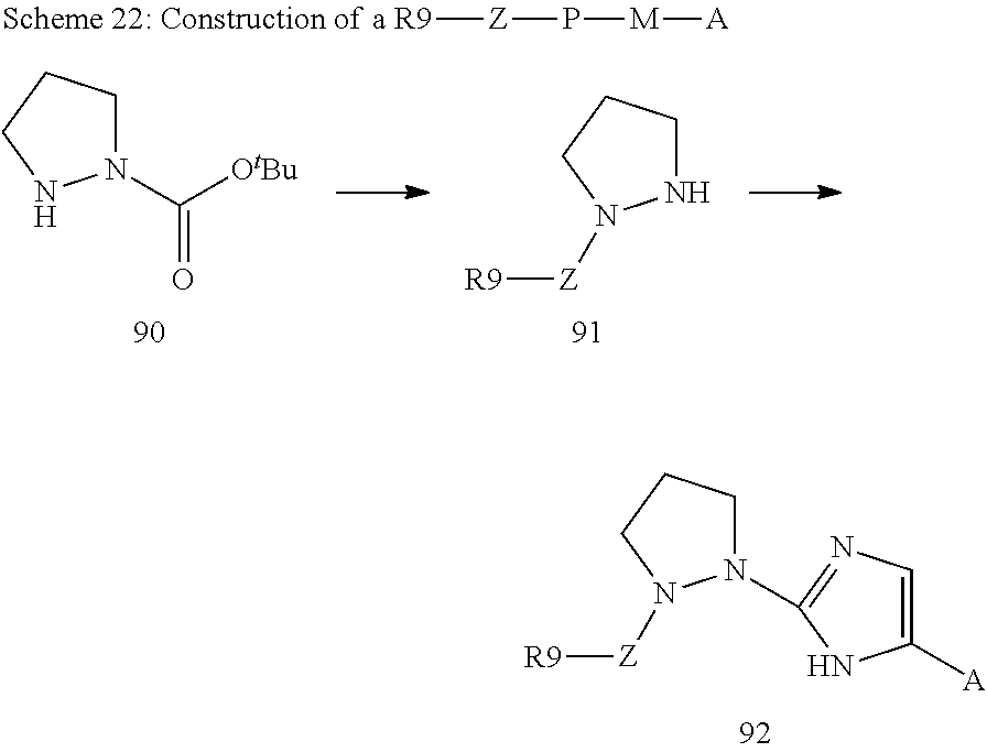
N1(C2=NC=C([A])N2)CCCN1[Z][R9].[R9][Z]P[M][A].N1(C([OtBu])=O)CCCN1.N1CCCN1[Z][R9]
